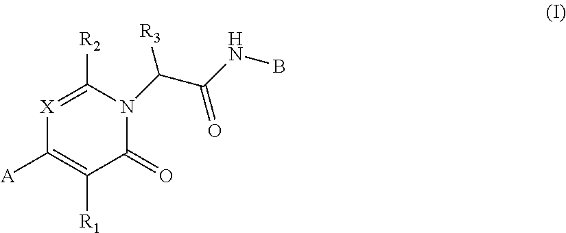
[R2]C1=[X]C([A])=C([R1])C(=O)N1C(C(NB)=O)[R3]
